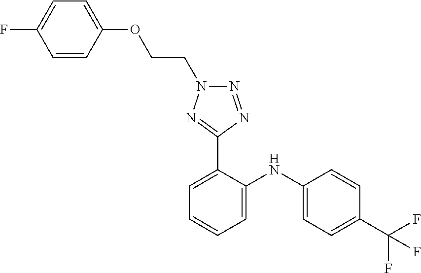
C1=CC(C(F)(F)F)=CC=C1NC1=CC=CC=C1C1=NN(CCOC2=CC=C(F)C=C2)N=N1
